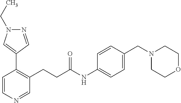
C1=CN=CC(CCC(=O)NC2=CC=C(CN3CCOCC3)C=C2)=C1C1=CN(CC)N=C1
